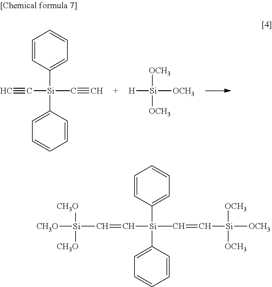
C#C[Si](C#C)(C)(C1=CC=CC=C1)C1=CC=CC=C1.[H][Si]([OCH3])([OCH3])[OCH3].[CH3O][Si]([CH3O])(C=C[Si](C=C[Si]([OCH3])([OCH3])[OCH3])(C)(C1=CC=CC=C1)C1=CC=CC=C1)[CH3O]
